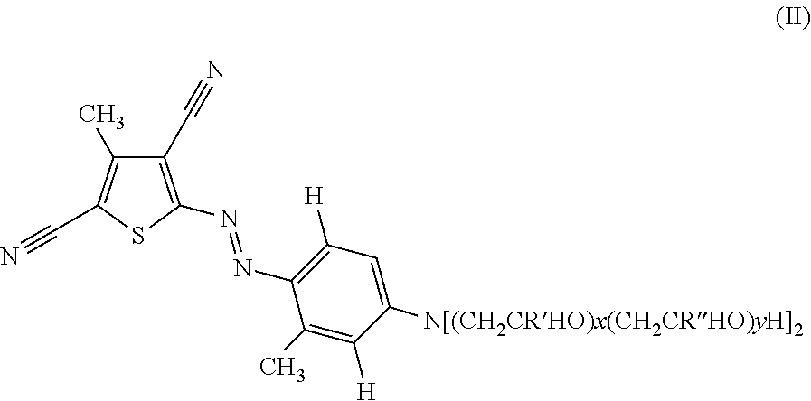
C1(C#N)=C(N=NC2=C([H])C=C([N[(CH2CRHO)x(CH2CRHO)yH]2])C([H])=C2C)SC(C#N)=C1C
